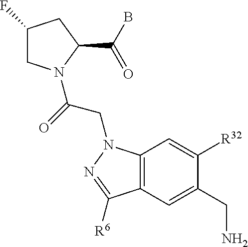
C1(F)CN(C(=O)CN2C3=C(C=C(CN)C([R32])=C3)C([R6])=N2)C(C(B)=O)C1
